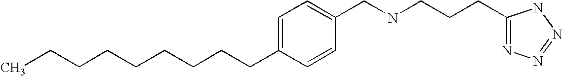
C(CCCCCCC1=CC=C(CNCCCC2=NN=NN2)C=C1)CC
